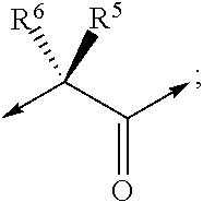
C-C(C(->C)=O)([R6])[R5]
